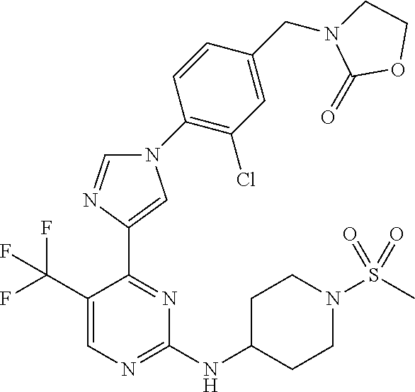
C1(NC2CCN(S(C)(=O)=O)CC2)=NC=C(C(F)(F)F)C(C2=CN(C3=C(Cl)C=C(CN4CCOC4=O)C=C3)C=N2)=N1
